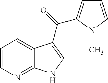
C1=CN=C2C(=C1)C(C(=O)C1=CC=CN1C)=CN2
